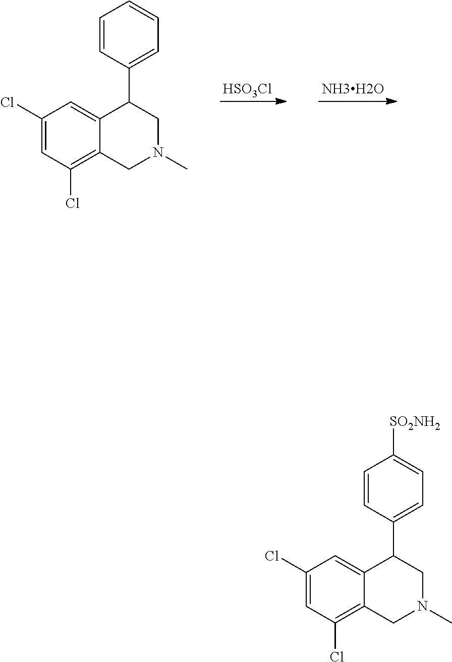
[HSO3Cl].[NH3H2O].C1(Cl)=CC(Cl)=C2C(=C1)C(C1=CC=CC=C1)CN(C)C2.C1(Cl)=CC(Cl)=C2C(=C1)C(C1=CC=C([SO2NH2])C=C1)CN(C)C2
